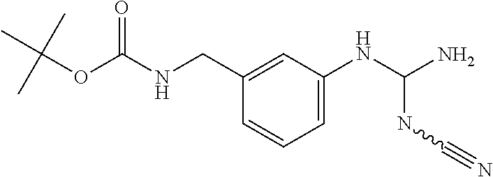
C1=CC(CNC(OC(C)(C)C)=O)=CC(NC(N)NC#N)=C1
